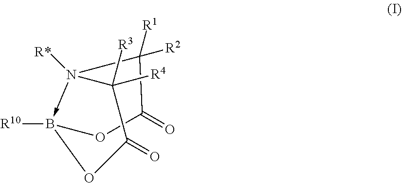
N12([R*])->B([R10])(OC(=O)C1([R3])[R4])OC(=O)C2([R2])[R1]
